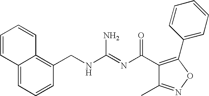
C12=CC=CC(CNC(=NC(C3=C(C4=CC=CC=C4)ON=C3C)=O)N)=C1C=CC=C2
